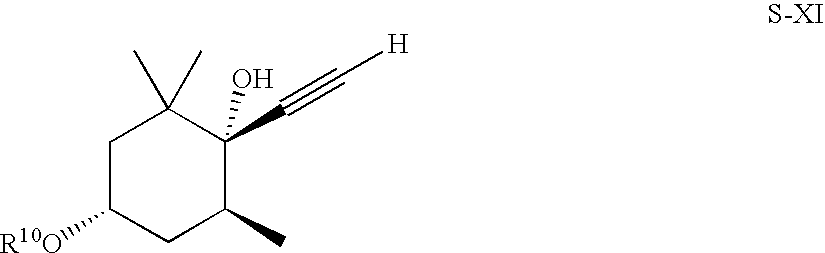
C1C([R10O])CC(C)C(C#C[H])(O)C1(C)C
